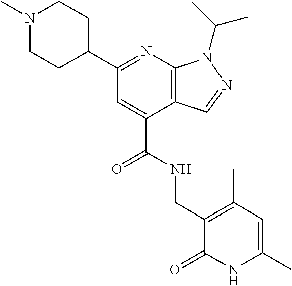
C1N(C)CCC(C2=NC3=C(C(C(=O)NCC4=C(C)C=C(C)NC4=O)=C2)C=NN3C(C)C)C1
